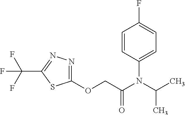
C1(OCC(N(C(C)C)C2=CC=C(F)C=C2)=O)=NN=C(C(F)(F)F)S1
